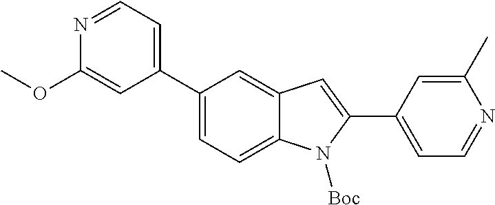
C1(C2=CC=NC(OC)=C2)=CC=C2C(=C1)C=C(C1=CC=NC(C)=C1)N2[Boc]
